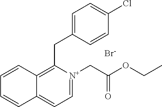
C12=C(CC3=CC=C(Cl)C=C3)[N+](CC(OCC)=O)=CC=C1C=CC=C2.[Br-]
